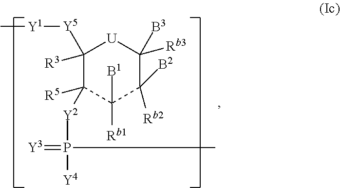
C1([R3])([Y5][Y1]C)C([Y2]P([Y4])(C)=[Y3])([R5])C([B1])([Rb1])C([Rb2])([B2])C([Rb3])([B3])[U]1
